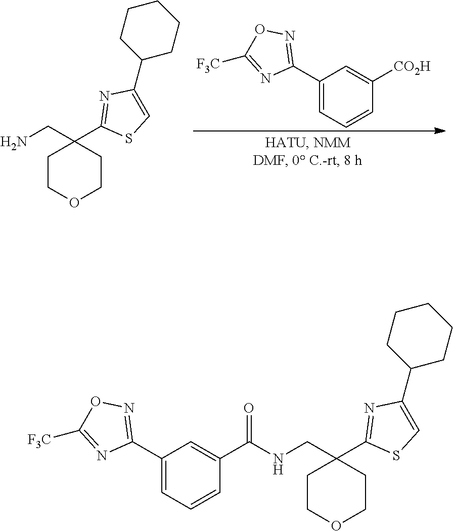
C1(C2=NOC([F3C])=N2)=CC=CC([CO2H])=C1.C1COCCC1(CN)C1=NC(C2CCCCC2)=CS1.C1COCCC1(CNC(C1=CC(C2=NOC([F3C])=N2)=CC=C1)=O)C1=NC(C2CCCCC2)=CS1
